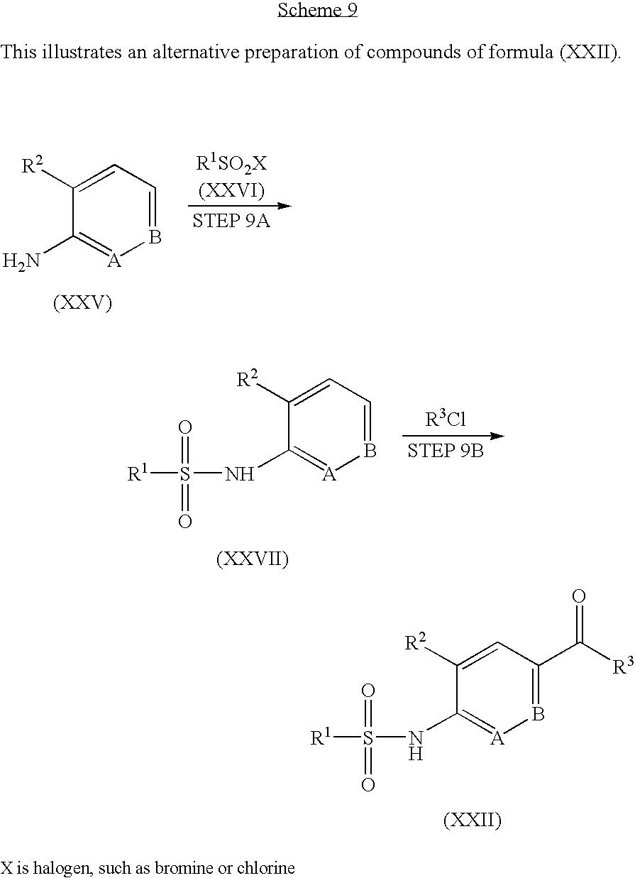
C1(N)=[A]B=CC=C1[R2].C1(NS(=O)(=O)[R1])=[A]B=CC=C1[R2].[A]1=C(NS(=O)(=O)[R1])C([R2])=CC(C([R3])=O)=B1
